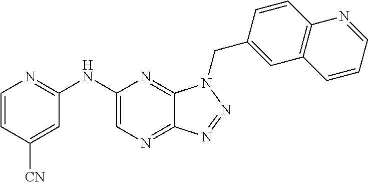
C1(NC2=NC=CC([CN])=C2)=CN=C2C(=N1)N(CC1=CC3=C(C=C1)N=CC=C3)N=N2
